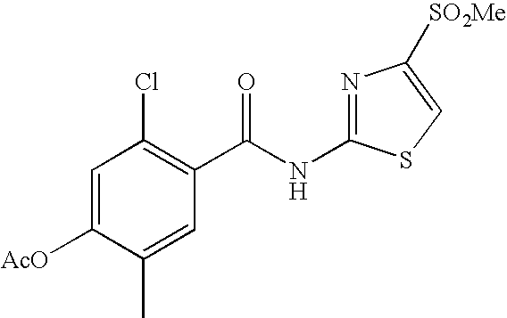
C1=C([AcO])C(C)=CC(C(NC2=NC([SO2Me])=CS2)=O)=C1Cl
